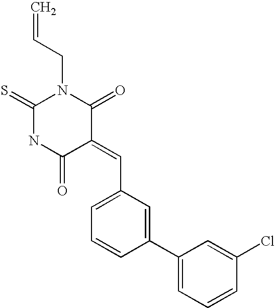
C=CCN1C(=S)NC(=O)C(=CC2=CC=CC(C3=CC=CC(Cl)=C3)=C2)C1=O
